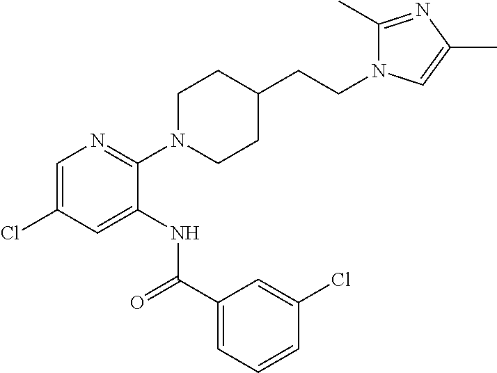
C1(N2CCC(CCN3C(C)=NC(C)=C3)CC2)=NC=C(Cl)C=C1NC(C1=CC=CC(Cl)=C1)=O
